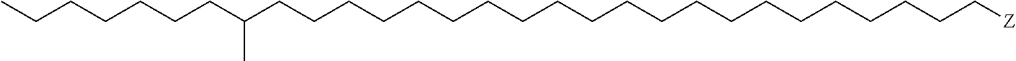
C(CCCCCCCCCCCCCCCCCCC[Z])CC(CCCCCCC)C
